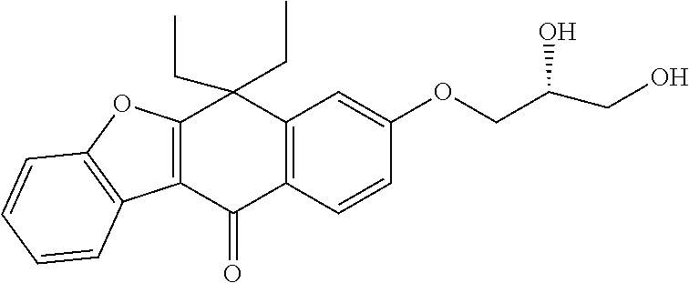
C12=C(OC3=C1C=CC=C3)C(CC)(CC)C1=C(C=CC(OCC(CO)O)=C1)C2=O
